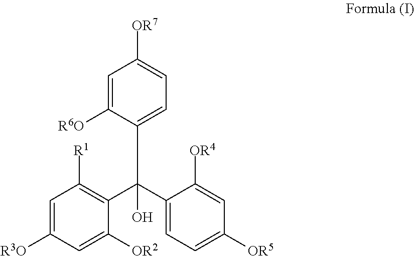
C1=C([R3O])C=C([OR2])C(C(C2=CC=C([OR5])C=C2[OR4])(O)C2=CC=C([OR7])C=C2[R6O])=C1[R1]
